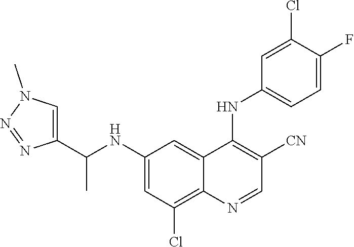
C1(NC(C2=CN(C)N=N2)C)=CC(Cl)=C2C(=C1)C(NC1=CC=C(F)C(Cl)=C1)=C([CN])C=N2
